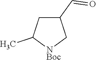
C1(C=O)CC(C)[NBoc]C1
